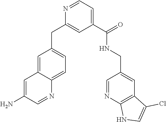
C1(C(=O)NCC2=CC3=C(N=C2)NC=C3Cl)=CC=NC(CC2=CC=C3C(=C2)C=C(N)C=N3)=C1
